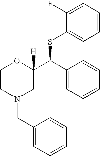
C1(F)=CC=CC=C1SC(C1=CC=CC=C1)C1([H])OCCN(CC2=CC=CC=C2)C1
